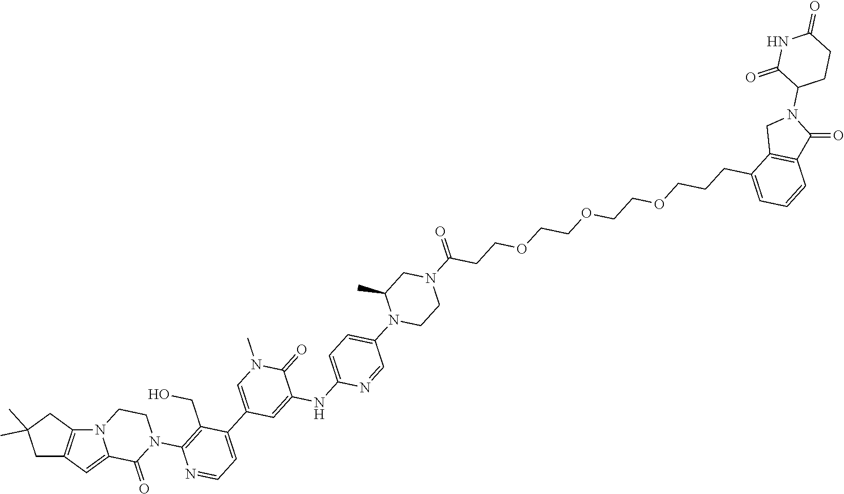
C1CN(C2=C(CO)C(C3=CN(C)C(=O)C(NC4=CC=C(N5C(C)CN(C(=O)CCOCCOCCOCCCC6=CC=CC7=C6CN(C6C(=O)NC(=O)CC6)C7=O)CC5)C=N4)=C3)=CC=N2)C(=O)C2=CC3=C(N12)CC(C)(C)C3
